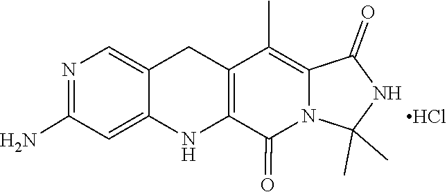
C12=C(CC3=CN=C(N)C=C3N1)C(C)=C1C(=O)NC(C)(C)N1C2=O.Cl
